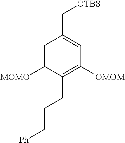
C1=C([MOMO])C(CC=C[Ph])=C([OMOM])C=C1C[OTBS]
